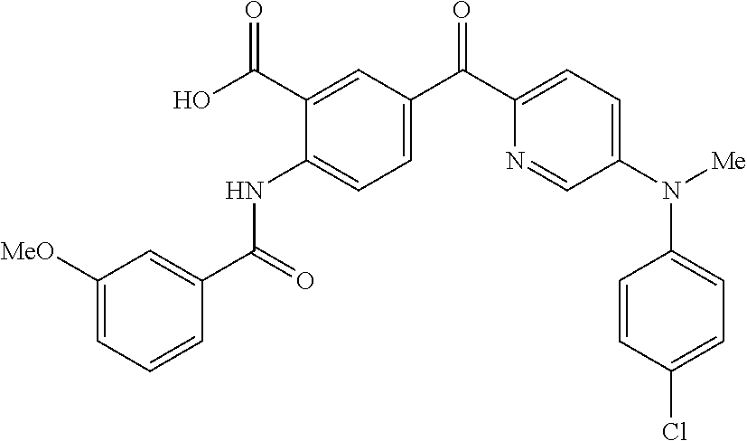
C1([MeO])=CC=CC(C(=O)NC2=CC=C(C(C3=CC=C(N([Me])C4=CC=C(Cl)C=C4)C=N3)=O)C=C2C(O)=O)=C1
